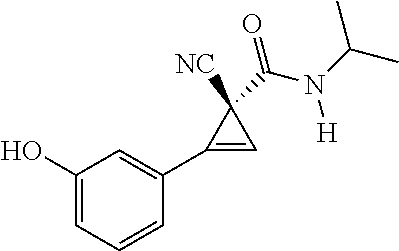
C1=C(O)C=C(C2=CC2([NC])C(=O)N(C(C)C)[H])C=C1
